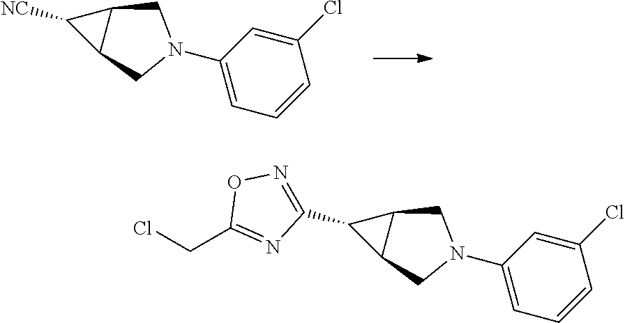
C1([NC])C2C1CN(C1=CC=CC(Cl)=C1)C2.C1(C2=NOC(CCl)=N2)C2C1CN(C1=CC=CC(Cl)=C1)C2
